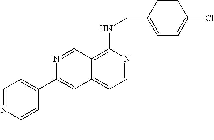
C12=C(NCC3=CC=C(Cl)C=C3)N=CC=C1C=C(C1=CC=NC(C)=C1)N=C2
